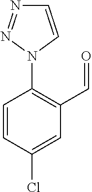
C1=CC(Cl)=CC(C=O)=C1N1C=CN=N1
